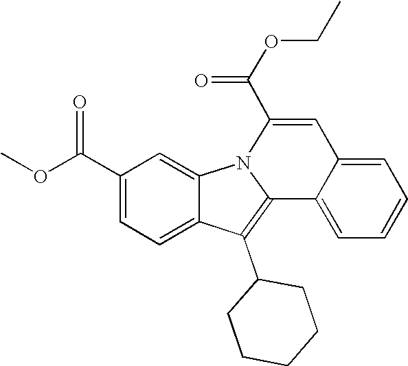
C1(C(OC)=O)=CC=C2C(=C1)N1C(=C2C2CCCCC2)C2=CC=CC=C2C=C1C(OCC)=O
